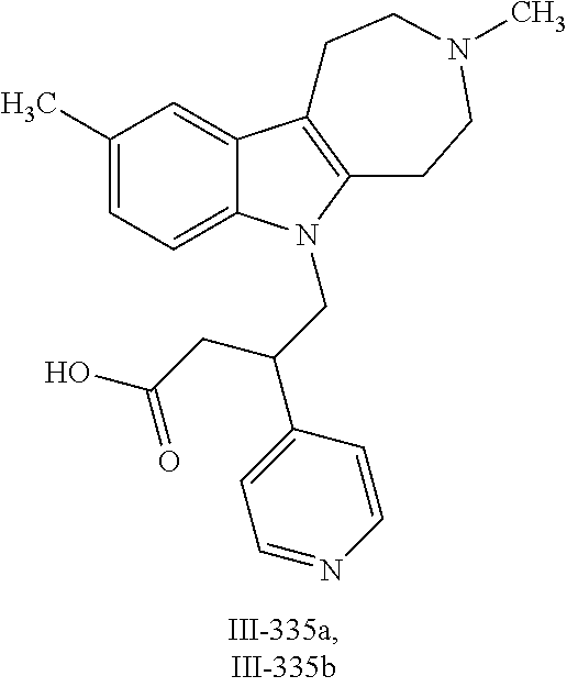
C1(C)=CC=C2C(=C1)C1=C(CCN(C)CC1)N2CC(C1=CC=NC=C1)CC(O)=O
